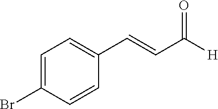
C1=C(Br)C=CC(C=CC([H])=O)=C1
